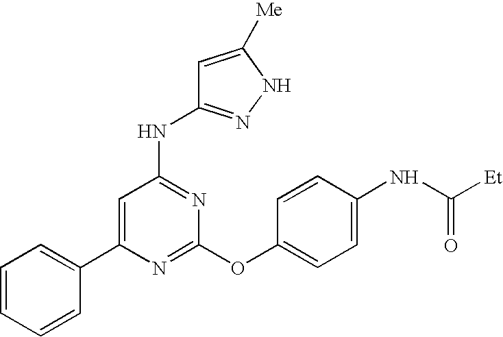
C1(C2=CC=CC=C2)=CC(NC2=NNC([Me])=C2)=NC(OC2=CC=C(NC([Et])=O)C=C2)=N1
